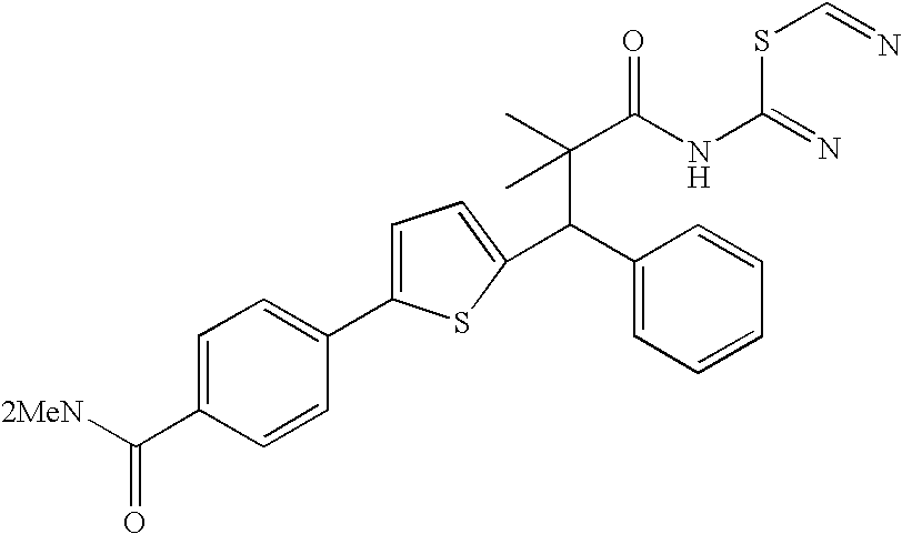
C(C(C)(C(NC(SC=N)=N)=O)C)(C1=CC=CC=C1)C1=CC=C(C2=CC=C(C(=O)[2MeN])C=C2)S1
